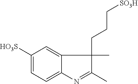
C1([HO3S])=CC=C2C(=C1)C(CCC[SO3H])(C)C(C)=N2
